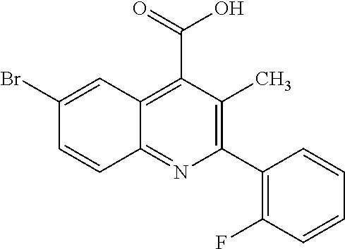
C1(C2=C(C)C(C(O)=O)=C3C(=N2)C=CC(Br)=C3)=C(F)C=CC=C1
